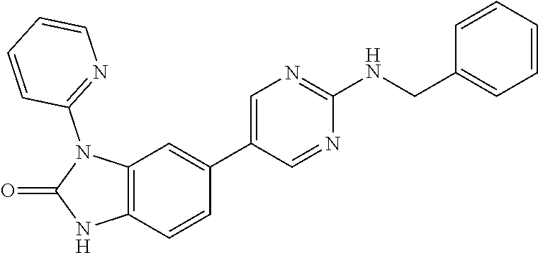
C12=C(C=CC(C3=CN=C(NCC4=CC=CC=C4)N=C3)=C1)NC(=O)N2C1=NC=CC=C1
